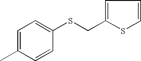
C1=C(C)C=CC(SCC2=CC=CS2)=C1
